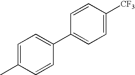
CC1=CC=C(C2=CC=C([CF3])C=C2)C=C1
